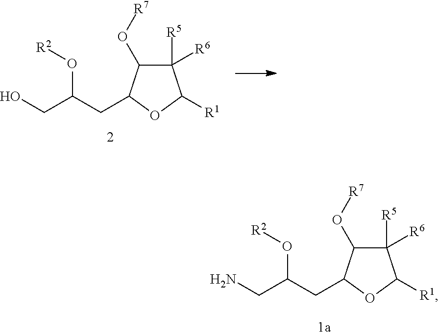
C1([R6])([R5])C(O[R7])C(CC(CN)O[R2])OC1[R1].C1([R6])([R5])C(O[R7])C(CC(CO)O[R2])OC1[R1]
